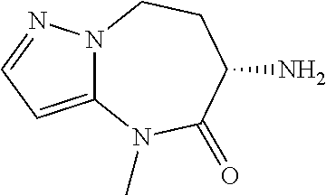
C12=CC=NN1CCC(N)C(=O)N2C
